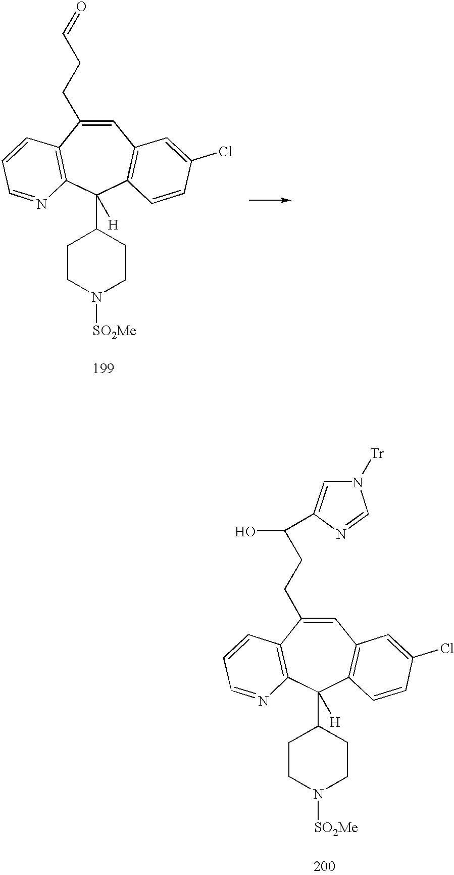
C1=C(CCC=O)C2=C(C(C3CCN([SO2Me])CC3)([H])C3=C1C=C(Cl)C=C3)N=CC=C2.C1=C(CCC(C2=CN([Tr])C=N2)O)C2=C(C(C3CCN([SO2Me])CC3)([H])C3=C1C=C(Cl)C=C3)N=CC=C2
